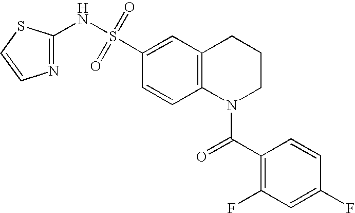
C1(NS(C2=CC3=C(C=C2)N(C(C2=C(F)C=C(F)C=C2)=O)CCC3)(=O)=O)=NC=CS1
